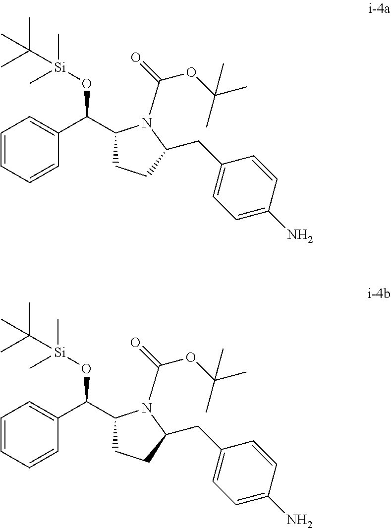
C1=CC=CC(C(C2CCC(CC3=CC=C(N)C=C3)N2C(=O)OC(C)(C)C)O[Si](C)(C)C(C)(C)C)=C1.C1=CC=CC(C(C2CCC(CC3=CC=C(N)C=C3)N2C(=O)OC(C)(C)C)O[Si](C)(C)C(C)(C)C)=C1
